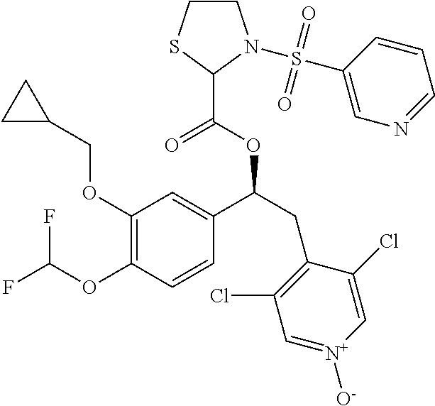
C1(OCC2CC2)=C(OC(F)F)C=CC(C(CC2=C(Cl)C=[N+]([O-])C=C2Cl)OC(=O)C2SCCN2S(=O)(=O)C2=CN=CC=C2)=C1
